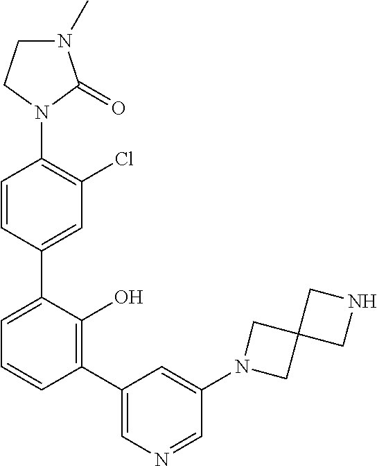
C1(N2C(=O)N(C)CC2)=C(Cl)C=C(C2=CC=CC(C3=CN=CC(N4CC5(C4)CNC5)=C3)=C2O)C=C1
